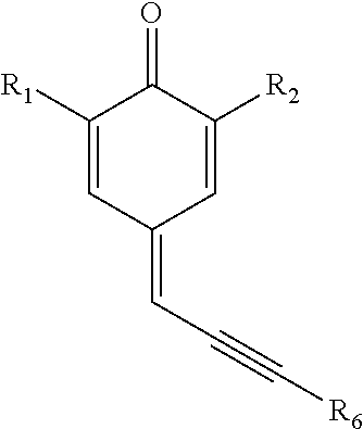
C1([R1])=CC(=CC#C[R6])C=C([R2])C1=O
